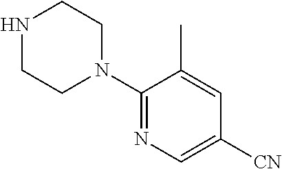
C1(N2CCNCC2)=NC=C([CN])C=C1C
